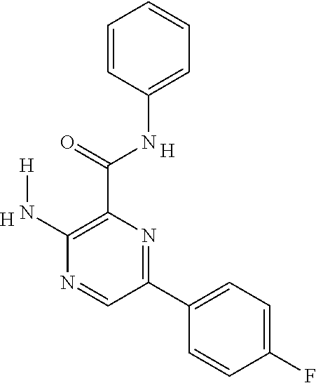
C1=C(NC(C2=C(N[H])N=CC(C3=CC=C(F)C=C3)=N2)=O)C=CC=C1.[H].[H]
